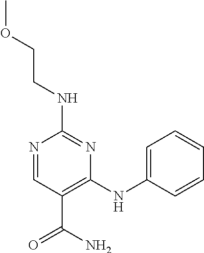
C1(NCCOC)=NC(NC2=CC=CC=C2)=C(C(=O)N)C=N1
